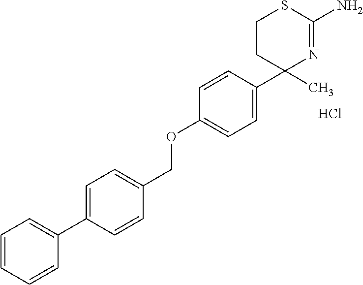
C1(C2(C)N=C(N)SCC2)=CC=C(OCC2=CC=C(C3=CC=CC=C3)C=C2)C=C1.Cl
